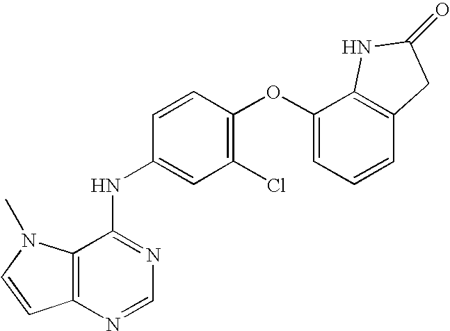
C12=C(N=CN=C1NC1=CC(Cl)=C(OC3=CC=CC4=C3NC(=O)C4)C=C1)C=CN2C
